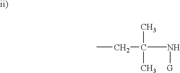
CCC(N[G])(C)C
